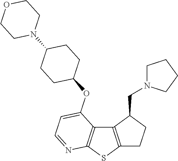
C12=C(SC3=C1C(OC1CCC(N4CCOCC4)CC1)=CC=N3)CCC2CN1CCCC1
